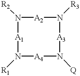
[A2]1N([R3])[A3]N([Q])[A4]N([R1])[A1]N1[R2]
